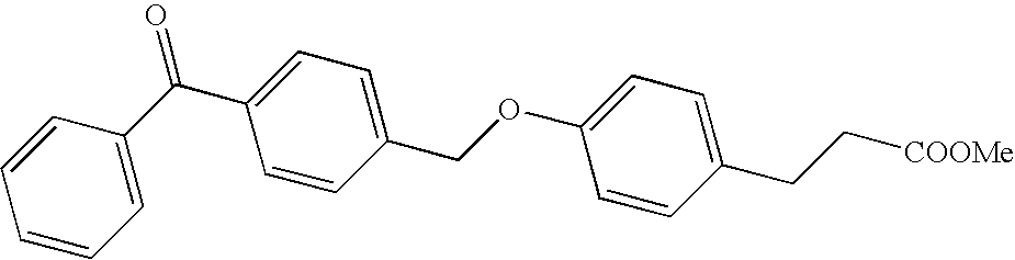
C1(CC[COOMe])=CC=C(OCC2=CC=C(C(C3=CC=CC=C3)=O)C=C2)C=C1
